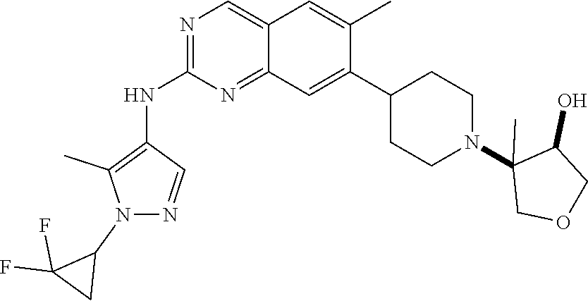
C12=NC(NC3=C(C)N(C4C(F)(F)C4)N=C3)=NC=C1C=C(C)C(C1CCN(C3(C)C(O)COC3)CC1)=C2
